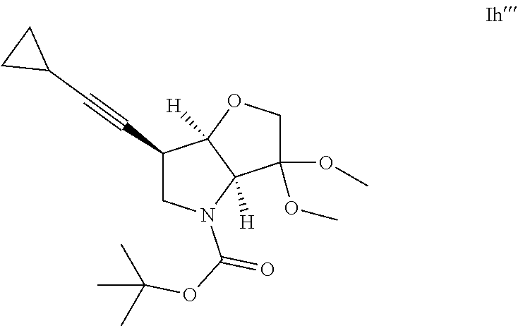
C1(C#CC2CC2)CN(C(=O)OC(C)(C)C)C2([H])C1([H])OCC2(OC)OC
